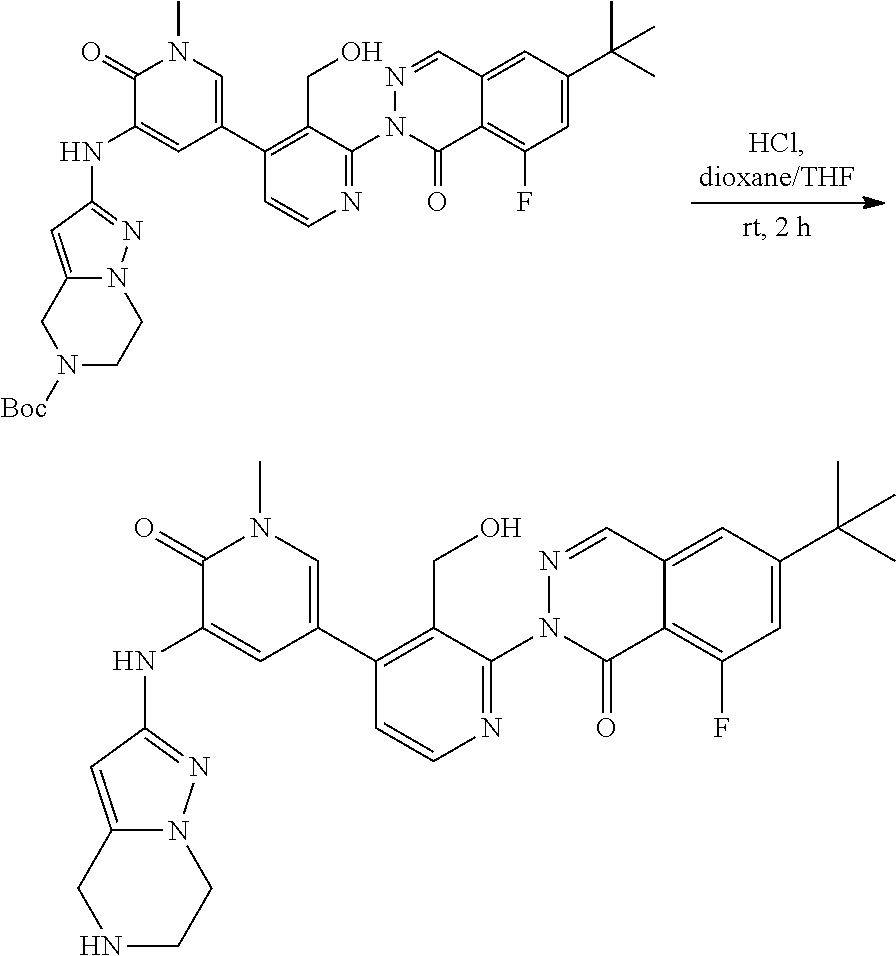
N12C(=CC(NC3=CC(C4=C(CO)C(N5N=CC6=CC(C(C)(C)C)=CC(F)=C6C5=O)=NC=C4)=CN(C)C3=O)=N1)CN([Boc])CC2.N12C(=CC(NC3=CC(C4=C(CO)C(N5N=CC6=CC(C(C)(C)C)=CC(F)=C6C5=O)=NC=C4)=CN(C)C3=O)=N1)CNCC2
